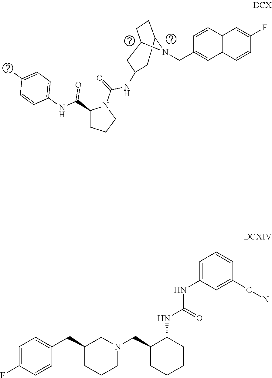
C1=C(NC(=O)NC2C(CN3CC(CC4=CC=C(F)C=C4)CCC3)CCCC2)C=C(CN)C=C1.C12=C(C=CC(F)=C1)C=C(CN1C3CCC1CC(NC(=O)N1C(C(=O)NC4=CC=C(C)C=C4)CCC1)C3)C=C2
